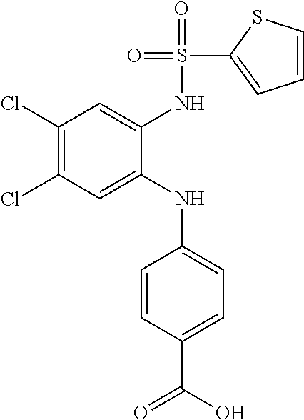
C1(Cl)=C(Cl)C=C(NC2=CC=C(C(=O)O)C=C2)C(NS(=O)(=O)C2=CC=CS2)=C1
